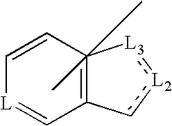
C1=CC2(C)(C)=C(C=[L]1)c[L2]:[L3]2
